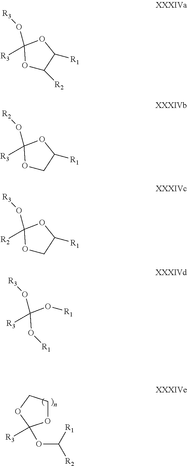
O1CCOC1([R3])OC([R2])[R1].O1C([R2])C([R1])OC1(O[R3])[R3].O1CC([R1])OC1(O[R2])[R3].O1CC([R1])OC1(O[R3])[R2].O([R1])C(O[R1])(O[R3])[R3]
